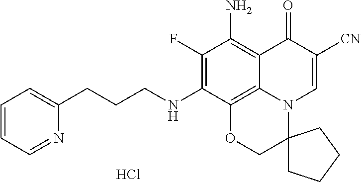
Cl.C1(F)=C(NCCCC2=CC=CC=N2)C2=C3C(=C1N)C(=O)C([CN])=CN3C1(CO2)CCCC1
